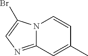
C12=NC=C(Br)N1C=CC(C)=C2
